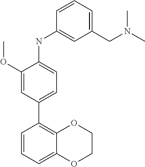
C1(OC)=CC(C2=C3C(=CC=C2)OCCO3)=CC=C1NC1=CC(CN(C)C)=CC=C1
